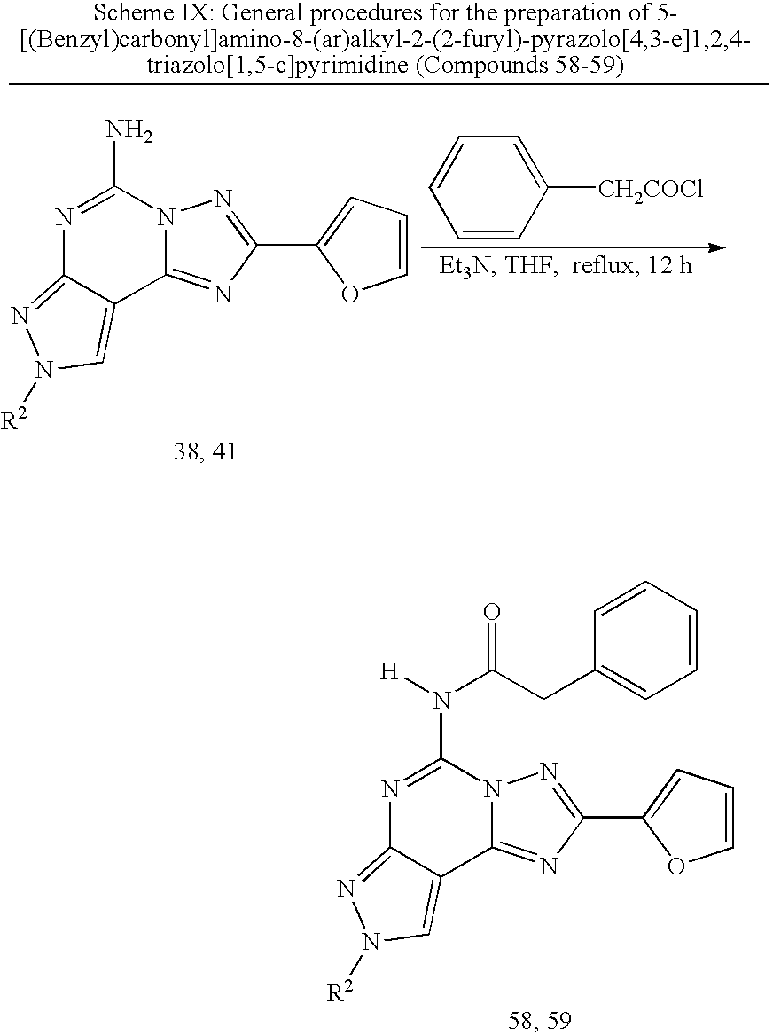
N1=C(N([H])C(CC2=CC=CC=C2)=O)N2C(=NC(C3=CC=CO3)=N2)C2=CN([R2])N=C12.N1=C(N)N2C(=NC(C3=CC=CO3)=N2)C2=CN([R2])N=C12.C1=CC([CH2COCl])=CC=C1
